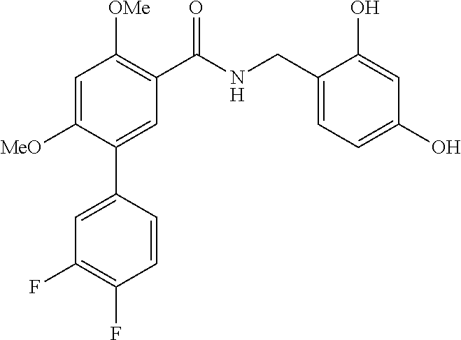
C1=C([MeO])C(C2=CC(F)=C(F)C=C2)=CC(C(NCC2=CC=C(O)C=C2O)=O)=C1[OMe]
